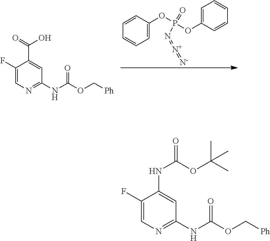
C1=CC(OP(OC2=CC=CC=C2)(=O)N=[N+]=[N-])=CC=C1.C1(F)=CN=C(NC(=O)OC[Ph])C=C1C(O)=O.C1(F)=CN=C(NC(=O)OC[Ph])C=C1NC(=O)OC(C)(C)C
